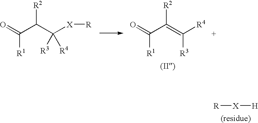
[R][X][H].O=C(C(C([X][R])([R3])[R4])[R2])[R1].O=C(C(=C([R3])[R4])[R2])[R1]
